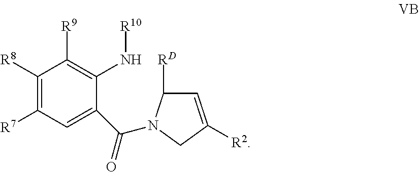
C1([R8])=C([R7])C=C(C(=O)N2C([RD])C=C([R2])C2)C(N[R10])=C1[R9]
